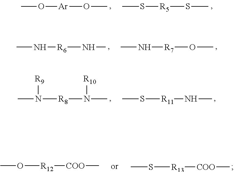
CO[Ar]OC.CS[R5]SC.CN[R6]NC.CN[R7]OC.CN([R8]N(C)[R10])[R9].CS[R11]NC.CS[R13][COO]C.CO[R12][COO]C
